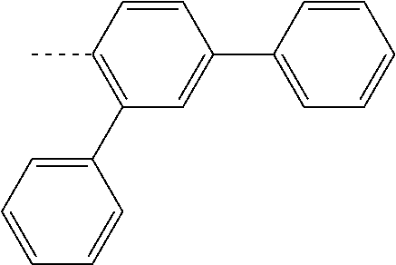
C1=C(C2=CC(C3=CC=CC=C3)=C(C)C=C2)C=CC=C1
